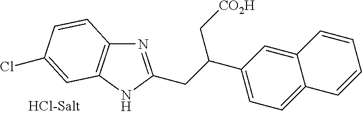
N1=C(CC(C2=CC=C3C(=C2)C=CC=C3)C[CO2H])NC2=C1C=CC(Cl)=C2
